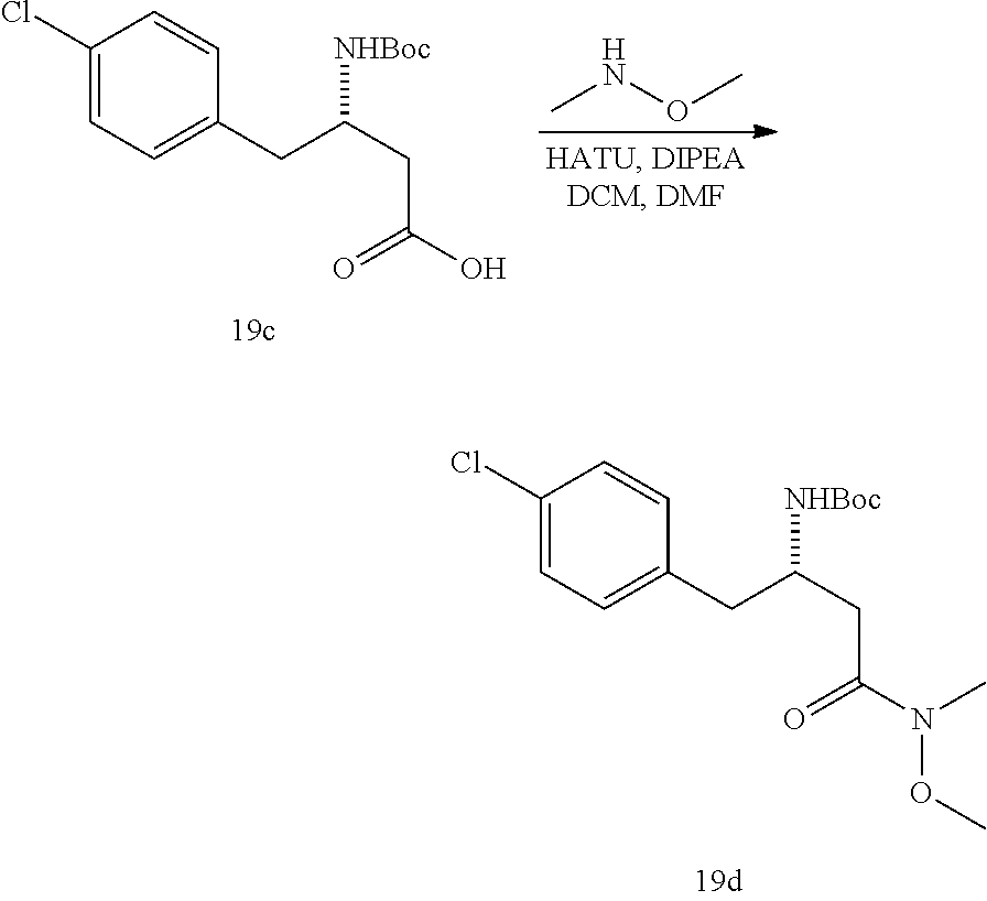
C1(CC(CC(O)=O)[NHBoc])=CC=C(Cl)C=C1.CNOC.C1(CC(CC(N(OC)C)=O)[NHBoc])=CC=C(Cl)C=C1
